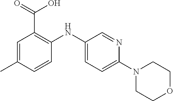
C1=C(C)C=CC(NC2=CC=C(N3CCOCC3)N=C2)=C1C(=O)O
